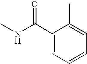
C1=C(C)C(C(NC)=O)=CC=C1
